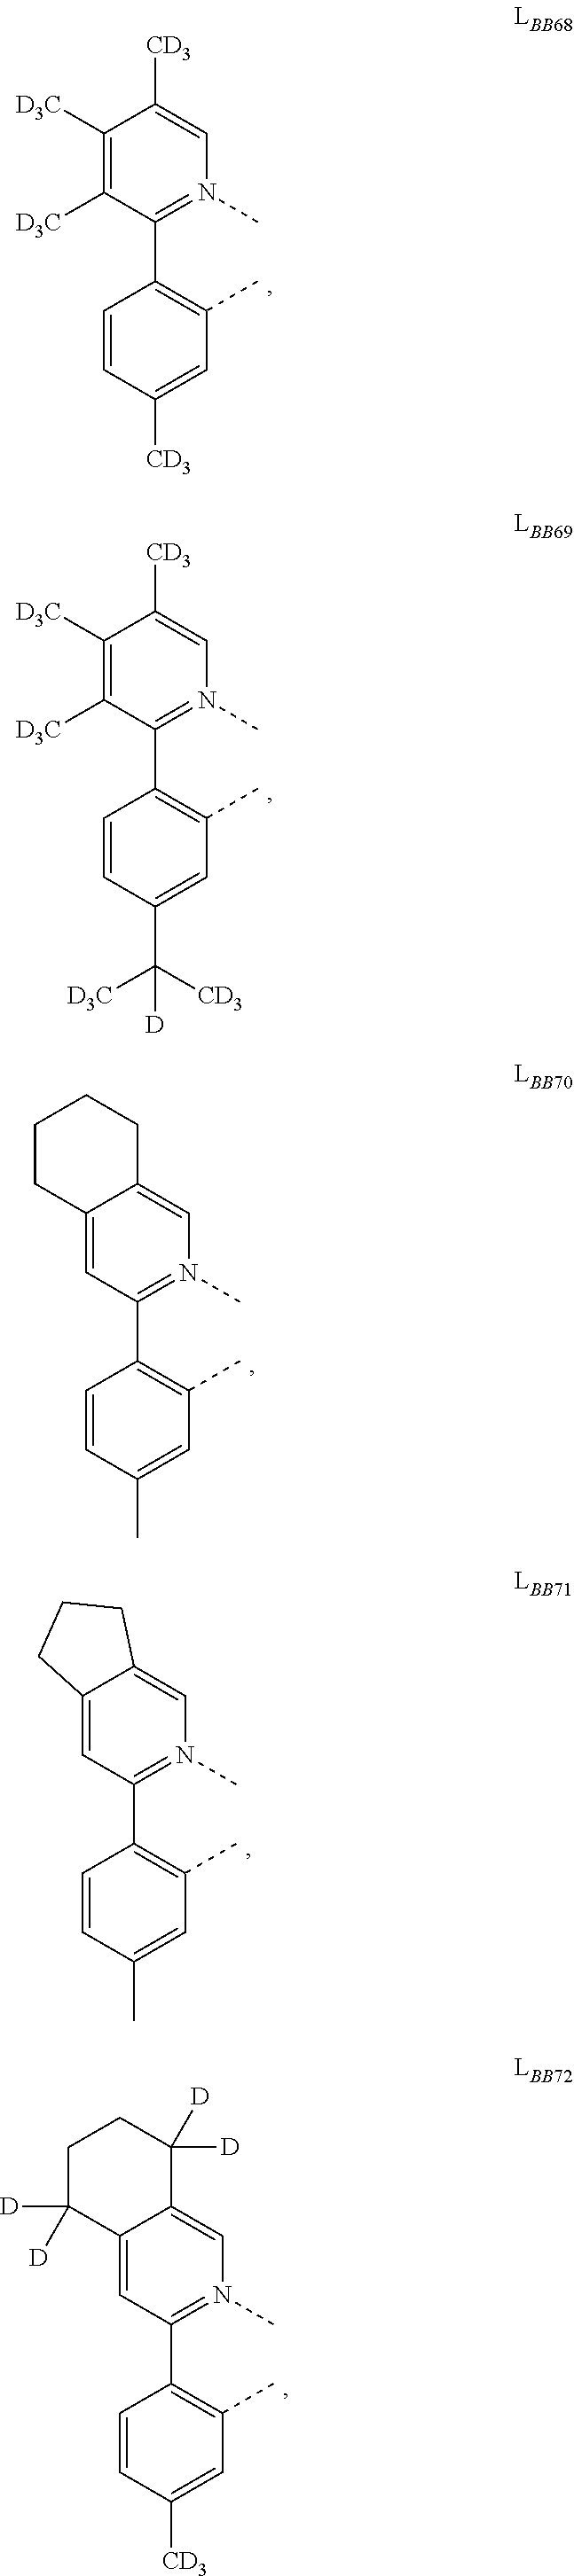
C1([D3C])=C([D3C])C(C2=C(C)C=C([CD3])C=C2)=N(C)C=C1[CD3].C1([D3C])=C([D3C])C(C2=C(C)C=C(C([CD3])([D3C])[D])C=C2)=N(C)C=C1[CD3].C12=CC(C3=C(C)C=C(C)C=C3)=N(C)C=C1CCCC2.C12=CC(C3=C(C)C=C(C)C=C3)=N(C)C=C1CCC2.C12=CC(C3=C(C)C=C([CD3])C=C3)=N(C)C=C1C([D])([D])CCC2([D])[D]
